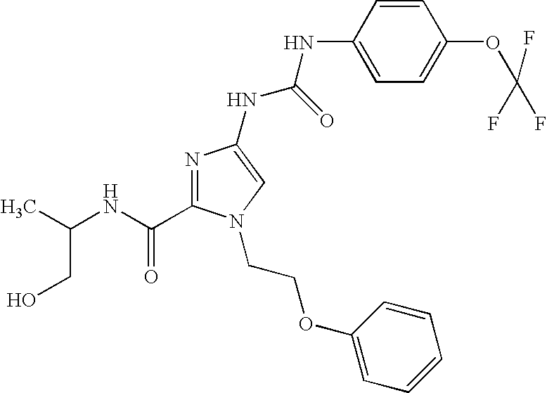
C(NC(=O)C1=NC(NC(NC2=CC=C(OC(F)(F)F)C=C2)=O)=CN1CCOC1=CC=CC=C1)(C)CO
